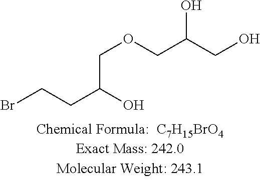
BrCCC(O)COCC(CO)O
